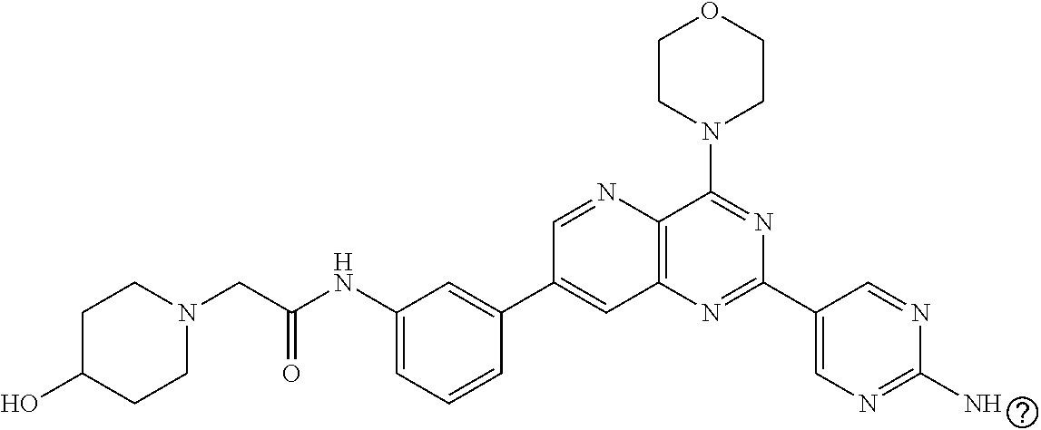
C1(NC(CN2CCC(O)CC2)=O)=CC=CC(C2=CC3=C(N=C2)C(N2CCOCC2)=NC(C2=CN=C(N)N=C2)=N3)=C1
